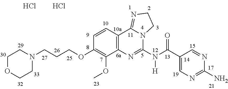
C1OCCN(CCCOC2=C(OC)C3=C(C=C2)C2=NCCN2C(N([H])C(=O)C2=CN=C(N)N=C2)=N3)C1.Cl.Cl
